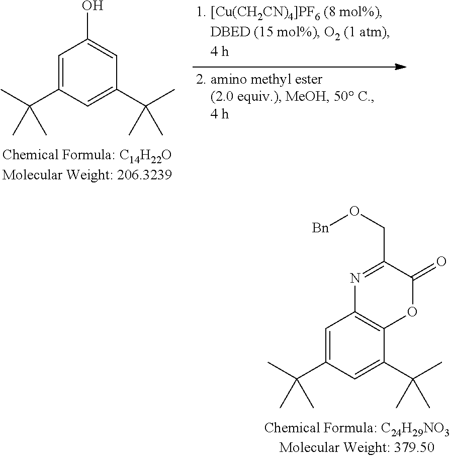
C1=C(C(C)(C)C)C=C(C(C)(C)C)C=C1O.C1=C(C(C)(C)C)C=C(C(C)(C)C)C2=C1N=C(CO[Bn])C(=O)O2
